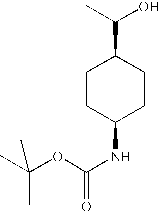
C1CC(C(C)O)CCC1NC(=O)OC(C)(C)C
